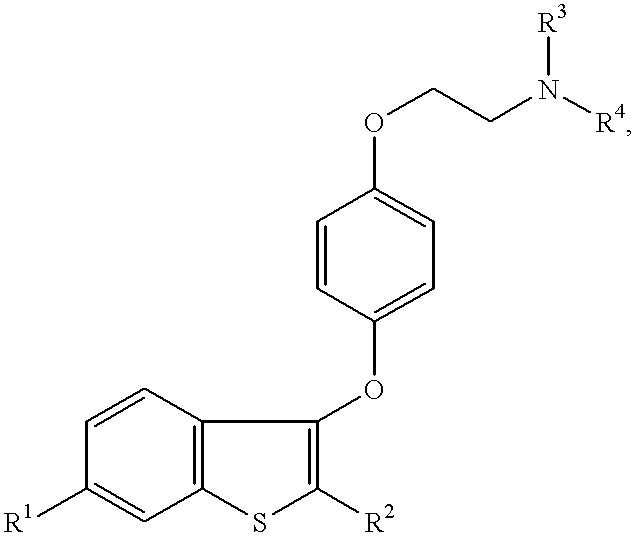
C1=CC2=C(C=C1[R1])SC([R2])=C2OC1=CC=C(OCCN([R4])[R3])C=C1
